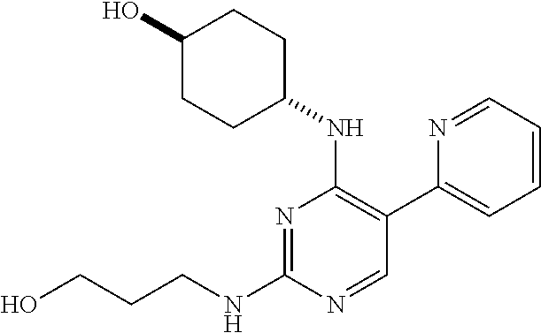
N1=C(NCCCO)N=CC(C2=CC=CC=N2)=C1NC1CCC(O)CC1
